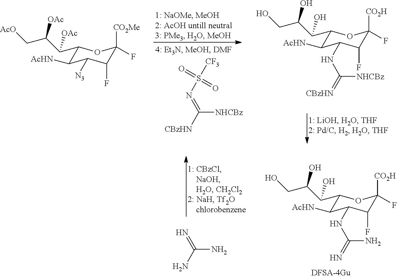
C1(C(C(CO)O)O)C([AcHN])C(NC(=[CBzHN])[NHCBz])C(F)C(F)([CO2H])O1.S(N=C([CBzHN])[NHCBz])([CF3])(=O)=O.C1(C(C(C[AcO])[OAc])[OAc])C([AcHN])C([N3])C(F)C(F)([CO2Me])O1.C1(C(C(CO)O)O)C([AcHN])C(NC(=N)N)C(F)C(F)([CO2H])O1.N=C(N)N
